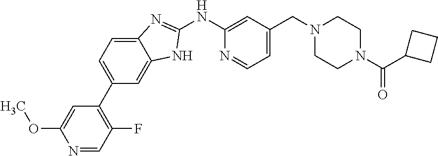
N1=CC(F)=C(C2=CC=C3C(=C2)NC(NC2=CC(CN4CCN(C(=O)C5CCC5)CC4)=CC=N2)=N3)C=C1OC
